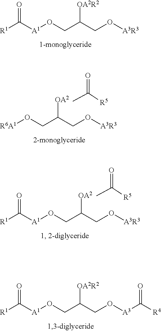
O=C([A1]OCC(CO[A3R3])[OA2R2])[R1].[R6A1]OCC(CO[A3R3])[OA2].C(=O)([R5])C.[A1](OCC(CO[A3R3])[OA2])C([R1])=O.C(=O)([R5])C.O=C([A1]OCC(CO[A3]C([R4])=O)[OA2R2])[R1]
